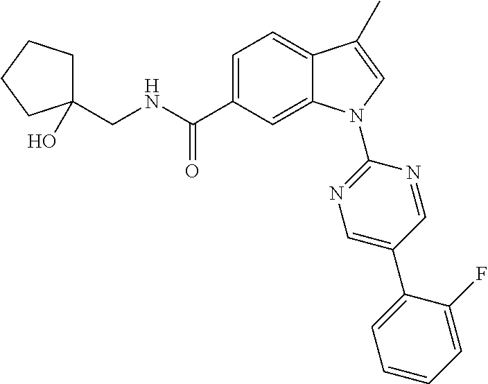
C(NC(C1=CC=C2C(=C1)N(C1=NC=C(C3=CC=CC=C3F)C=N1)C=C2C)=O)C1(O)CCCC1
